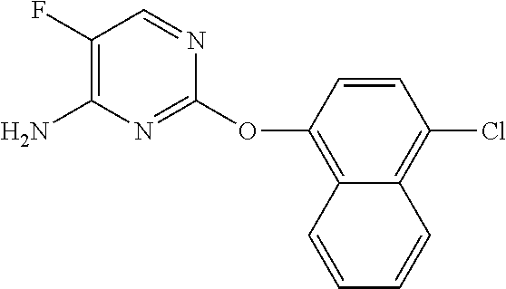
C1(F)=C(N)N=C(OC2=C3C(=C(Cl)C=C2)C=CC=C3)N=C1
